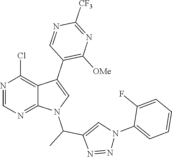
N1=CN=C2C(=C1Cl)C(C1=C([OMe])N=C([CF3])N=C1)=CN2C(C)C1=CN(C2=CC=CC=C2F)N=N1
